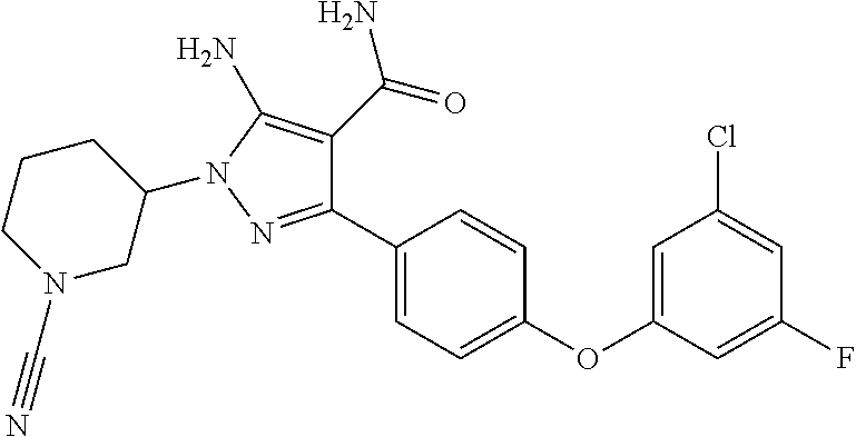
C1(C2=CC=C(OC3=CC(Cl)=CC(F)=C3)C=C2)=NN(C2CCCN(C#N)C2)C(N)=C1C(=O)N
